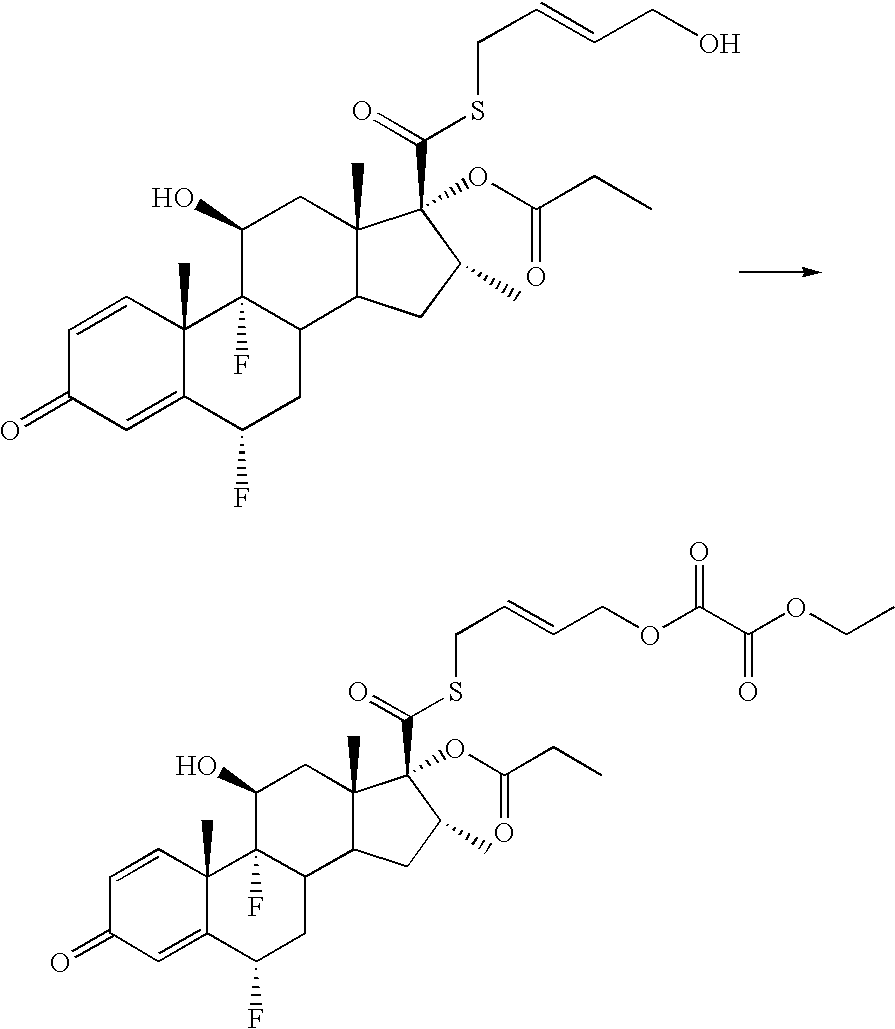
C1=CC2(C)C(=CC1=O)C(F)CC1C2(F)C(O)CC2(C)C1CC(C)C2(C(=O)SCC=CCO)OC(=O)CC.C1=CC2(C)C(=CC1=O)C(F)CC1C2(F)C(O)CC2(C)C1CC(C)C2(C(=O)SCC=CCOC(C(OCC)=O)=O)OC(=O)CC
